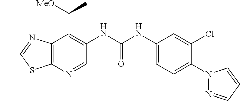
C12=C(N=CC(NC(NC3=CC=C(N4N=CC=C4)C(Cl)=C3)=O)=C1C([MeO])C)SC(C)=N2
